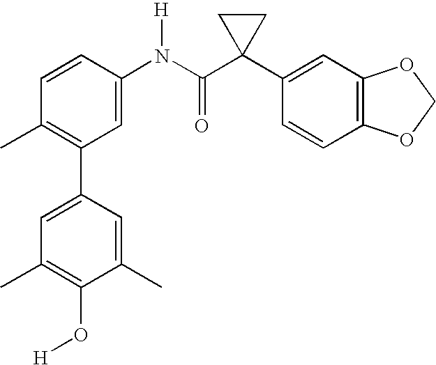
C1(N(C(C2(C3=CC4=C(C=C3)OCO4)CC2)=O)[H])=CC(C2=CC(C)=C(O[H])C(C)=C2)=C(C)C=C1
